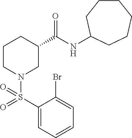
C1(S(=O)(=O)N2CC(C(NC3CCCCCC3)=O)CCC2)=CC=CC=C1Br
